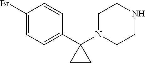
C1(Br)=CC=C(C2(N3CCNCC3)CC2)C=C1
